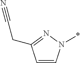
C1=CN(*)N=C1CC#N
